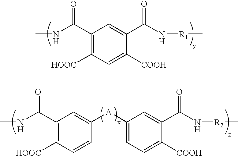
CNC(C1=C([HOOC])C=C([COOH])C(C(N[R1]C)=O)=C1)=O.CNC(C1=C([HOOC])C=CC([A]C2=CC=C([COOH])C(C(N[R2]C)=O)=C2)=C1)=O
